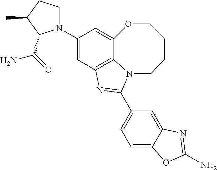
C12=C3C=C(N4CCC(C)C4C(=O)N)C=C1OCCCCN2C(C1=CC=C2C(=C1)N=C(N)O2)=N3
